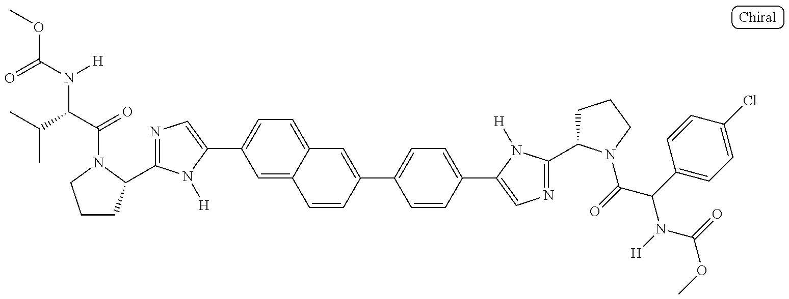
COC(N(C(C(=O)N1C(C2=NC=C(C3=CC=C4C(=C3)C=CC(C3=CC=C(C5=CN=C(C6CCCN6C(=O)C(C6=CC=C(Cl)C=C6)N(C(OC)=O)[H])N5[H])C=C3)=C4)N2[H])CCC1)C(C)C)[H])=O
